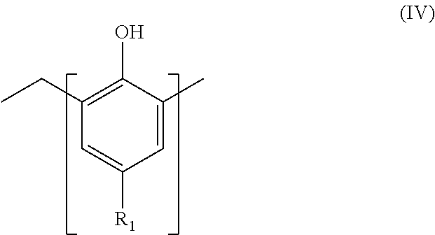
C1=C(C)C(O)=C(CC)C=C1[R1]
